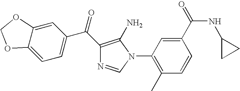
C1=C2C(=CC=C1C(C1=C(N)N(C3=C(C)C=CC(C(=O)NC4CC4)=C3)C=N1)=O)OCO2
